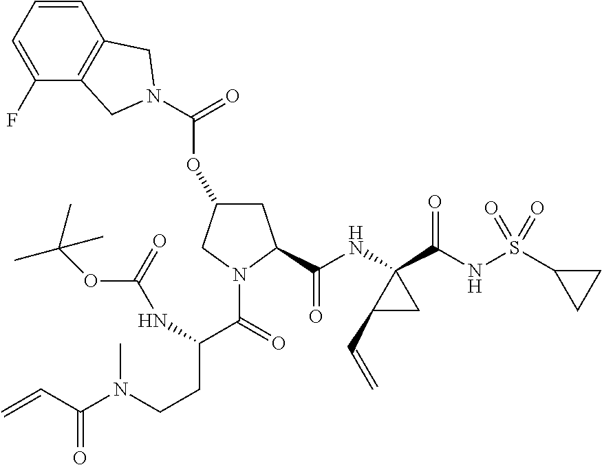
O(C1CC(C(NC2(C(NS(C3CC3)(=O)=O)=O)C(C=C)C2)=O)N(C(=O)C(NC(OC(C)(C)C)=O)CCN(C(C=C)=O)C)C1)C(=O)N1CC2=C(C=CC=C2F)C1
